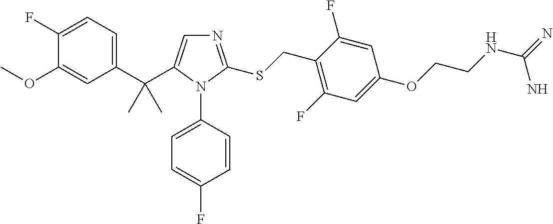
C1(C(C)(C)C2=CN=C(SCC3=C(F)C=C(OCCNC(=N)N)C=C3F)N2C2=CC=C(F)C=C2)=CC=C(F)C(OC)=C1
